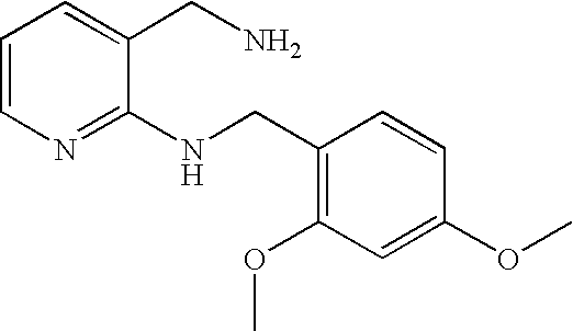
C1=CN=C(NCC2=C(OC)C=C(OC)C=C2)C(CN)=C1
